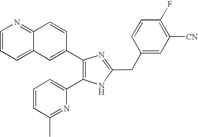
C1=CC=C2C(=N1)C=CC(C1=C(C3=CC=CC(C)=N3)NC(CC3=CC([CN])=C(F)C=C3)=N1)=C2
